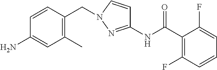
C1(C)=C(CN2C=CC(NC(=O)C3=C(F)C=CC=C3F)=N2)C=CC(N)=C1
